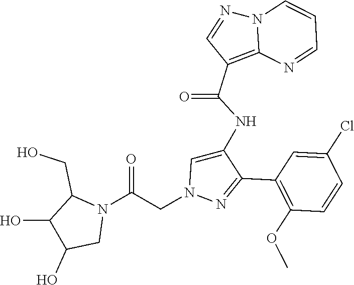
C1(C2=NN(CC(N3C(CO)C(O)C(O)C3)=O)C=C2NC(C2=C3N(N=C2)C=CC=N3)=O)=C(OC)C=CC(Cl)=C1
